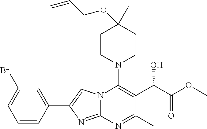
N12C(=NC(C3=CC(Br)=CC=C3)=C1)N=C(C)C(C(C(=O)OC)O)=C2N1CCC(OCC=C)(C)CC1
